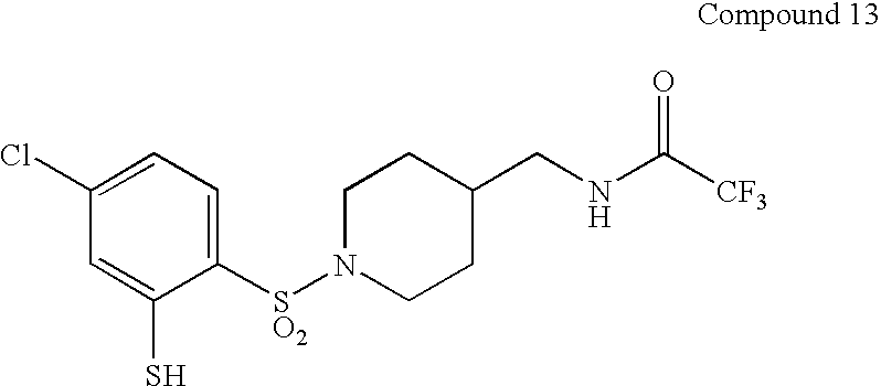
C1([SO2]N2CCC(CNC([CF3])=O)CC2)=CC=C(Cl)C=C1S
